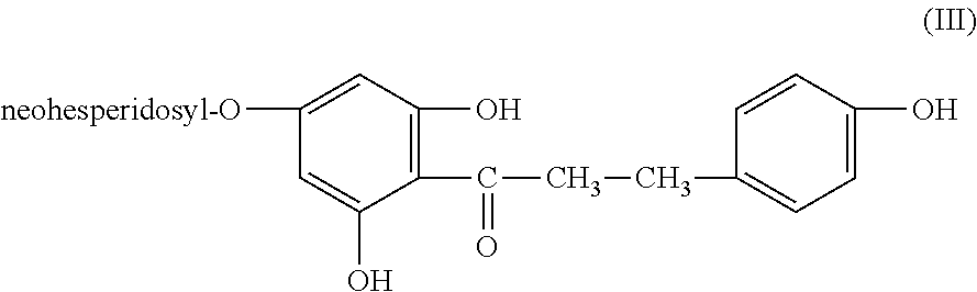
C1=C([neohesperidosyl-O])C=C(O)C(C(=O)CCC2=CC=C(O)C=C2)=C1O
